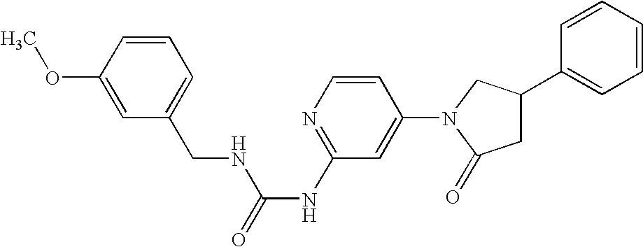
C1=CC(N2C(=O)CC(C3=CC=CC=C3)C2)=CC(NC(=O)NCC2=CC=CC(OC)=C2)=N1
